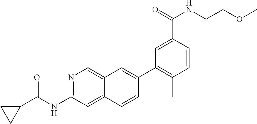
C1(C2=C(C)C=CC(C(=O)NCCOC)=C2)=CC2=CN=C(NC(=O)C3CC3)C=C2C=C1
